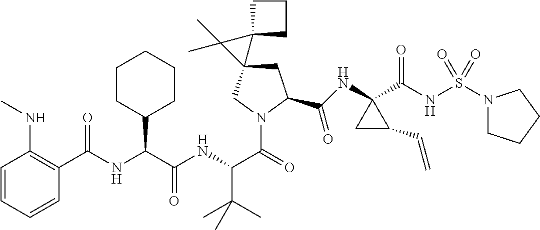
C(=O)(NC(C(NC(C(=O)N1CC2(CC1C(NC1(C(NS(N3CCCC3)(=O)=O)=O)CC1C=C)=O)C1(C2(C)C)CCC1)C(C)(C)C)=O)C1CCCCC1)C1=C(NC)C=CC=C1
